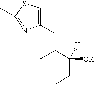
C1(C=C(C([OR])([H])CC=C)C)=CSC(C)=N1
